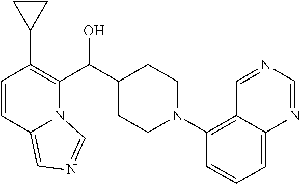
C(O)(C1CCN(C2=C3C(=CC=C2)N=CN=C3)CC1)C1=C(C2CC2)C=CC2=CN=CN12
